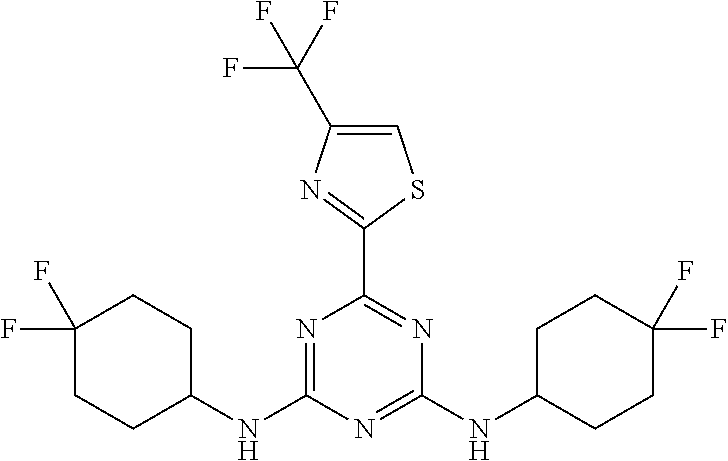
N1=C(NC2CCC(F)(F)CC2)N=C(NC2CCC(F)(F)CC2)N=C1C1=NC(C(F)(F)F)=CS1
